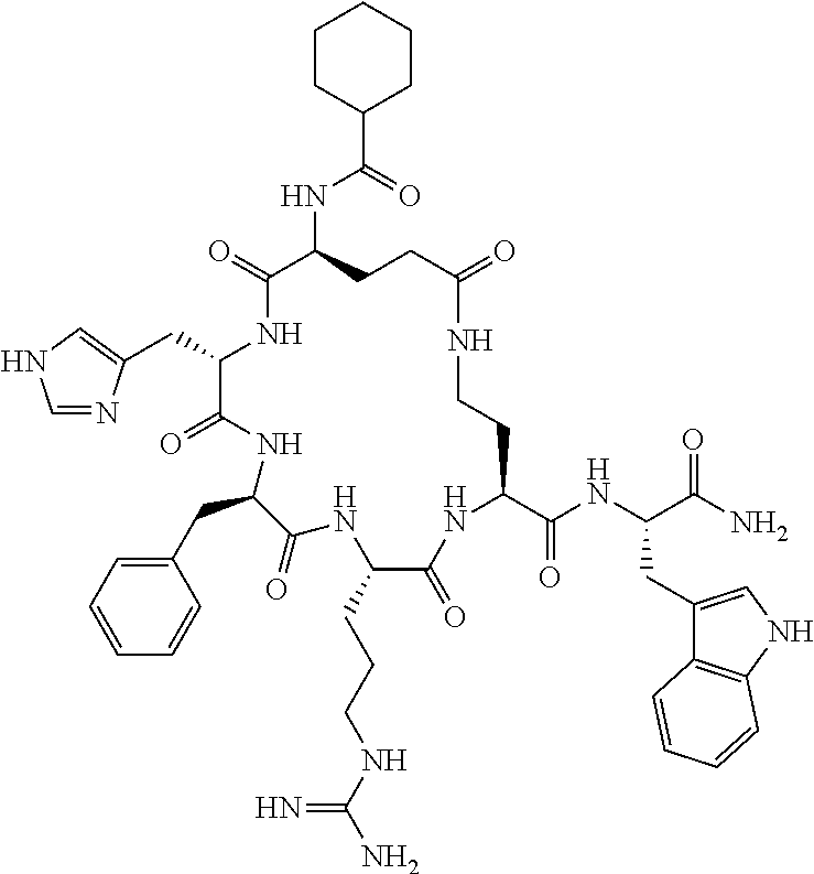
C(C1C(=O)NC(CC2=CC=CC=C2)C(=O)NC(CCCNC(N)=N)C(=O)NC(C(NC(C(N)=O)CC2=CNC3=C2C=CC=C3)=O)CCNC(=O)CCC(NC(=O)C2CCCCC2)C(=O)N1)C1=CNC=N1
